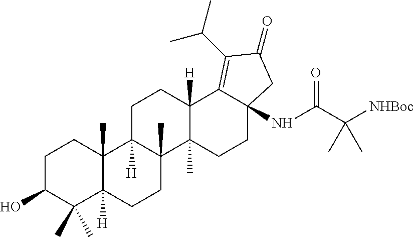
C1C(O)C(C)(C)C2([H])C(C)(C1)C1([H])C(C)(CC2)C2(C)C([H])(CC1)C1=C(C(C)C)C(=O)CC1(NC(C([NHBoc])(C)C)=O)CC2
